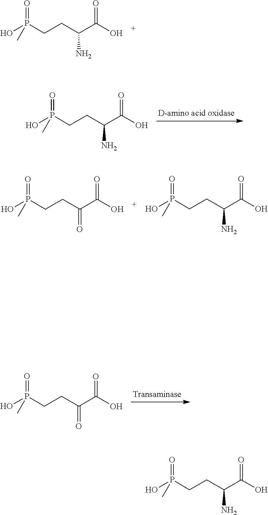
C(CC(C(=O)O)N)P(=O)(O)C.C(CC(C(=O)O)N)P(=O)(O)C.C(CC(C(=O)O)=O)P(=O)(O)C.C(CC(C(=O)O)N)P(=O)(O)C.C(CC(C(=O)O)=O)P(=O)(O)C.C(CC(C(=O)O)N)P(=O)(O)C
